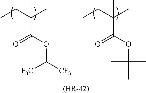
[(HR-42)].CCC(C)(C)C(OC([CF3])[F3C])=O.CCC(C)(C)C(OC(C)(C)C)=O
